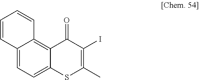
C12=CC=C3C(=C1C=CC=C2)C(=O)C(I)=C(C)S3
